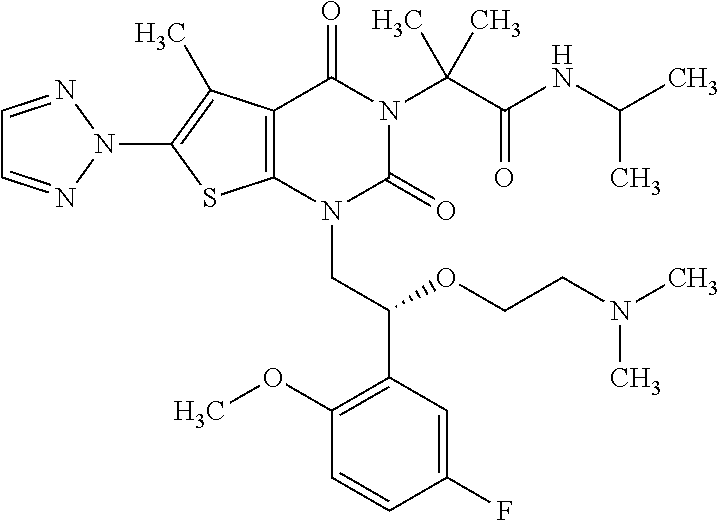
C12=C(C(C)=C(N3N=CC=N3)S1)C(=O)N(C(C(=O)NC(C)C)(C)C)C(=O)N2CC(C1=C(OC)C=CC(F)=C1)OCCN(C)C
